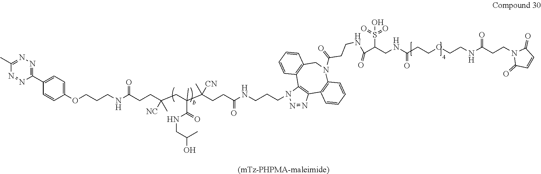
N(C(CCC(CC(C(CCC(NCCCN1N=NC2=C1C1=C(CN(C(=O)CCNC(C(CNC(CCOCCNC(CCN3C(=O)C=CC3=O)=O)=O)S(O)(=O)=O)=O)C3=C2C=CC=C3)C=CC=C1)=O)(C)[CN])(C)C(=O)NCC(C)O)(C)[NC])=O)CCCOC1=CC=C(C2=NN=C(C)N=N2)C=C1.[(mTz-PHPMA-maleimide)]
